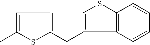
C1=C(C)SC(CC2=CSC3=C2C=CC=C3)=C1
